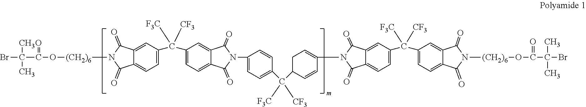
BrC(C)(C(=O)O[(CH2)6]N1C(=O)C2=CC(C([F3C])([CF3])C3=CC=C4C(=C3)C(=O)N(C3=CC=C(C(C5C=CC(N6C(=O)C7=CC(C([F3C])([CF3])C8=CC=C9C(=C8)C(=O)N([(CH2)6]OC(C(Br)(C)C)=O)C9=O)=CC=C7C6=O)=CC5)([F3C])[CF3])C=C3)C4=O)=CC=C2C1=O)C
